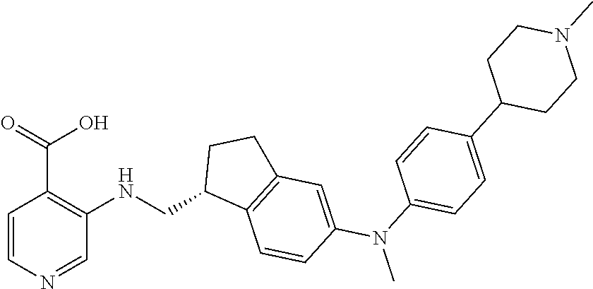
C1=CN=CC(NCC2C3=C(CC2)C=C(N(C)C2=CC=C(C4CCN(C)CC4)C=C2)C=C3)=C1C(=O)O
